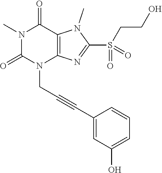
N1(C)C(=O)N(CC#CC2=CC(O)=CC=C2)C2=C(C1=O)N(C)C(S(=O)(CCO)=O)=N2
